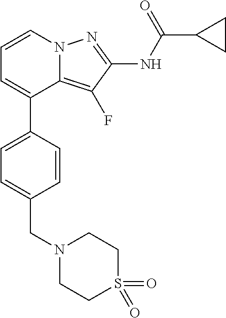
C12=C(F)C(NC(C3CC3)=O)=NN1C=CC=C2C1=CC=C(CN2CCS(=O)(=O)CC2)C=C1
